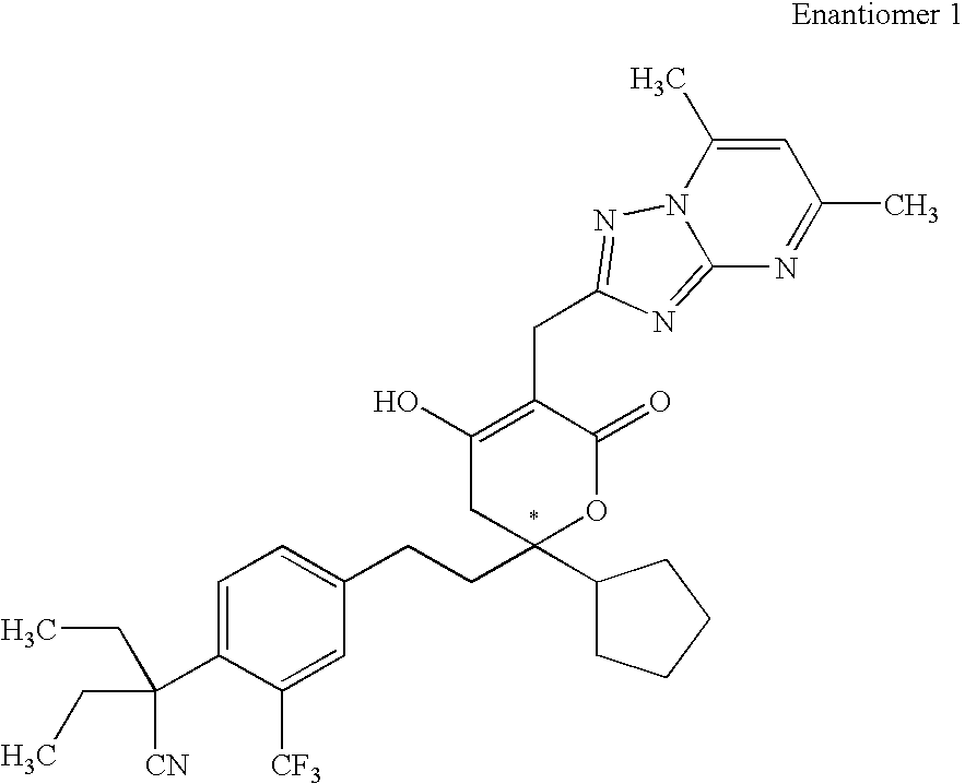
C(C1=CC=C(CCC2(C3CCCC3)OC(=O)C(CC3=NN4C(C)=CC(C)=NC4=N3)=C(O)C2)C=C1[CF3])([CN])(CC)CC
